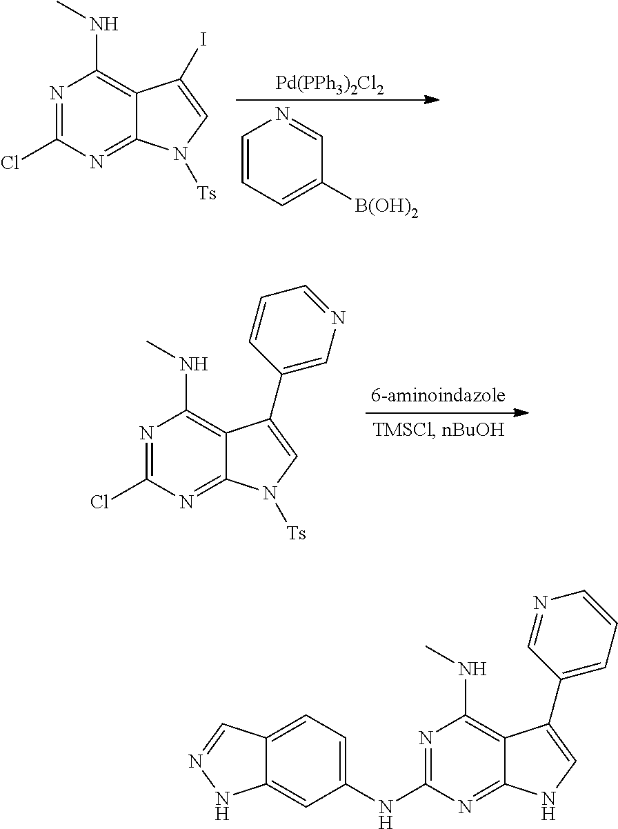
N1=C(Cl)N=C2C(=C1NC)C(I)=CN2[Ts].[Pd(PPh3)2Cl2].C1=CC=C([B(OH)2])C=N1.N1=C(Cl)N=C2C(=C1NC)C(C1=CN=CC=C1)=CN2[Ts].N1=C(NC2=CC=C3C(=C2)NN=C3)N=C2C(=C1NC)C(C1=CC=CN=C1)=CN2
